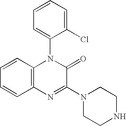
C12=C(C=CC=C1)N(C1=CC=CC=C1Cl)C(=O)C(N1CCNCC1)=N2
